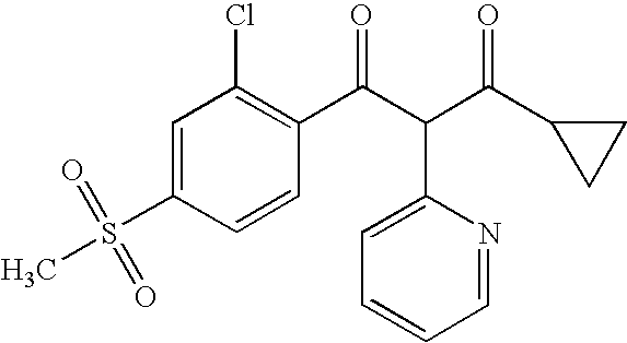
C1=C(S(C)(=O)=O)C=CC(C(C(C(C2CC2)=O)C2=CC=CC=N2)=O)=C1Cl
